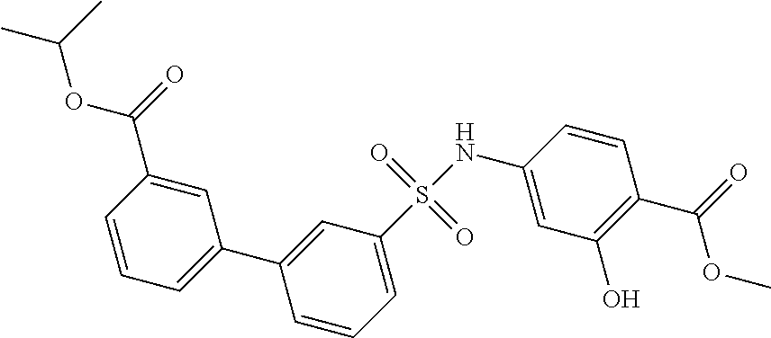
C1=CC=C(C2=CC(S(=O)(=O)NC3=CC(O)=C(C(=O)OC)C=C3)=CC=C2)C=C1C(=O)OC(C)C
